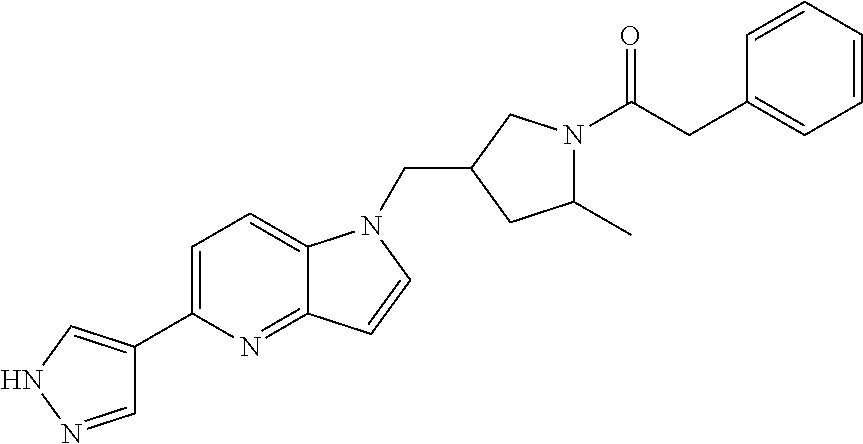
C1=NNC=C1C1=CC=C2C(=N1)C=CN2CC1CC(C)N(C(CC2=CC=CC=C2)=O)C1
